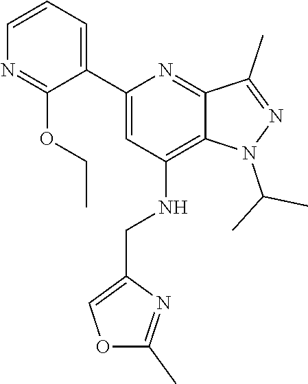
CCOC1=NC=CC=C1C1=CC(NCC2=COC(C)=N2)=C2N(C(C)C)N=C(C)C2=N1
